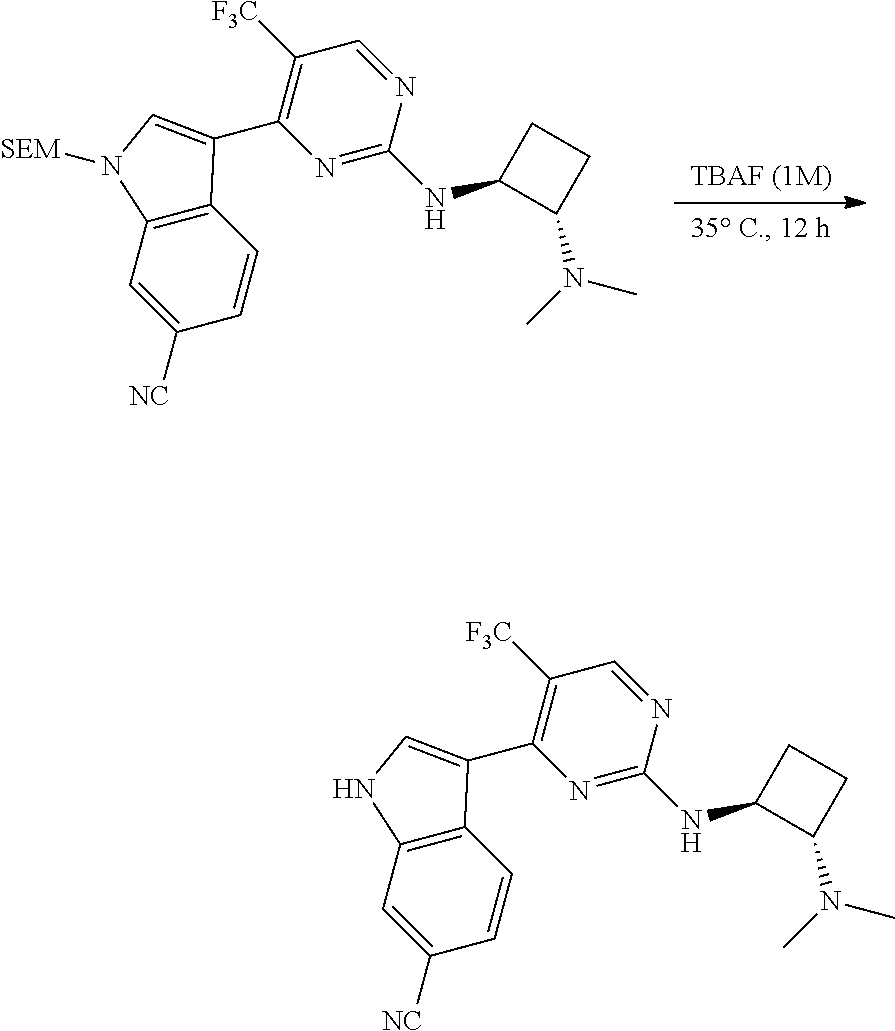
N1=C(NC2C(N(C)C)CC2)N=CC([F3C])=C1C1=CN([SEM])C2=C1C=CC([NC])=C2.N1=C(NC2C(N(C)C)CC2)N=CC([F3C])=C1C1=CNC2=C1C=CC([NC])=C2
